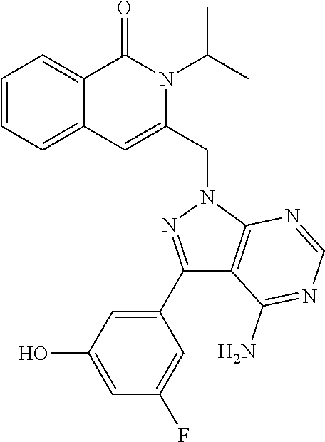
C1=CC=C2C(=C1)C(=O)N(C(C)C)C(CN1C3=C(C(N)=NC=N3)C(C3=CC(O)=CC(F)=C3)=N1)=C2
